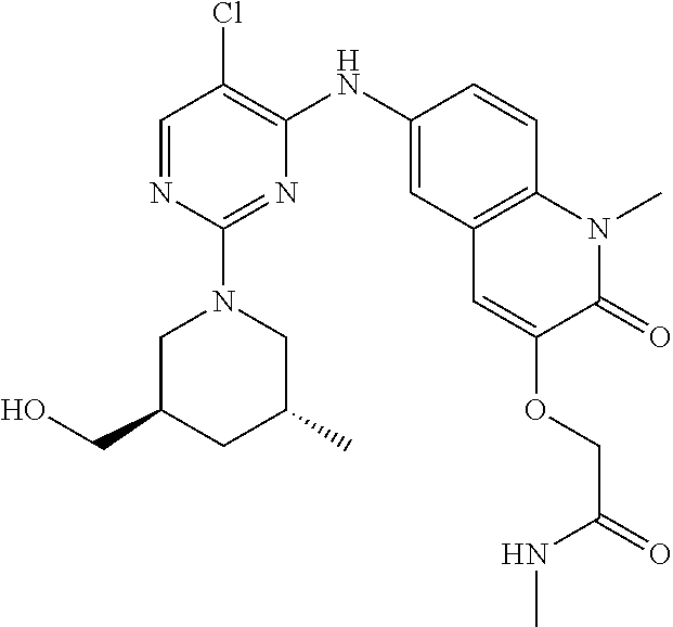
C1=NC(N2CC(C)CC(CO)C2)=NC(NC2=CC3=C(C=C2)N(C)C(=O)C(OCC(NC)=O)=C3)=C1Cl
